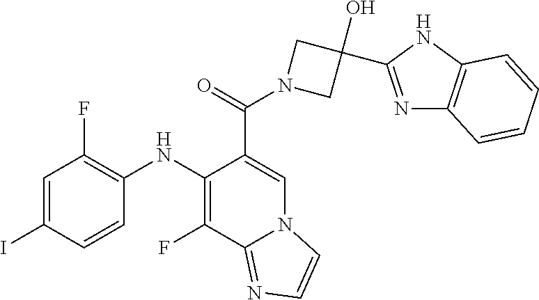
C1=C(I)C=CC(NC2=C(F)C3=NC=CN3C=C2C(=O)N2CC(O)(C3=NC4=C(N3)C=CC=C4)C2)=C1F
